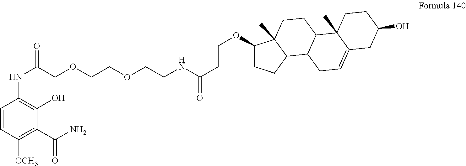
C1=CC([OCH3])=C(C(N)=O)C(O)=C1NC(=O)COCCOCCNC(CCOC1CCC2C1(C)CCC1C2CC=C2C1(C)CCC(O)C2)=O
